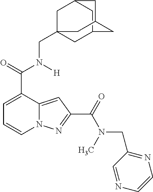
C1=C(C(=O)N([H])CC23CC4CC(C2)CC(C4)C3)C2=CC(C(=O)N(C)CC3=NC=CN=C3)=NN2C=C1
